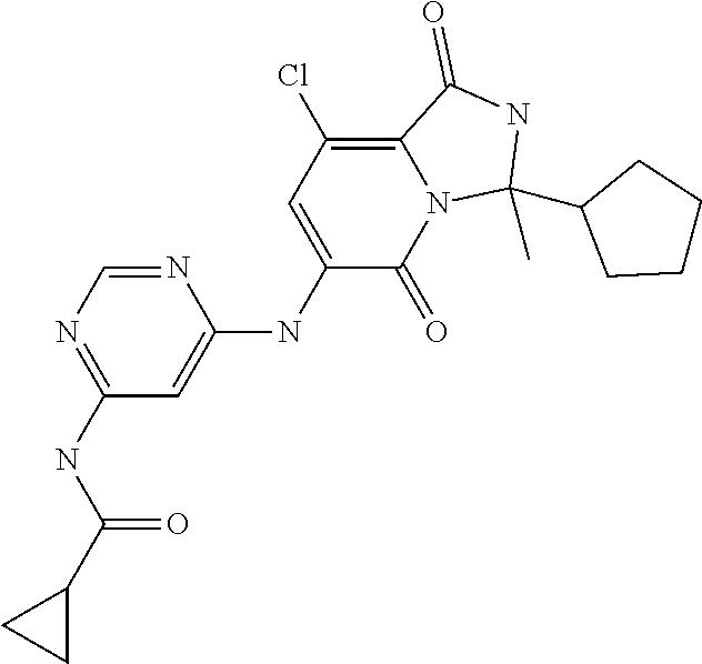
N1=CN=C(NC(C2CC2)=O)C=C1NC1=CC(Cl)=C2N(C1=O)C(C)(C1CCCC1)NC2=O
